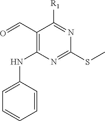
C1(C=O)=C(NC2=CC=CC=C2)N=C(SC)N=C1[R1]
